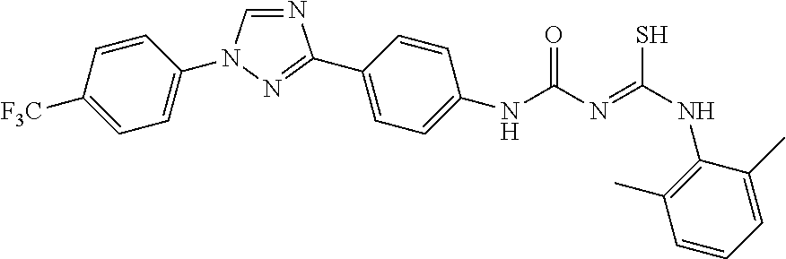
N1=CN(C2=CC=C([F3C])C=C2)N=C1C1=CC=C(NC(=O)N=C(NC2=C(C)C=CC=C2C)S)C=C1
